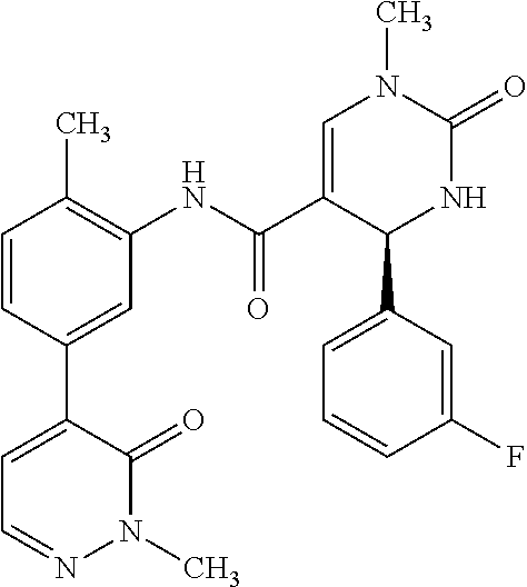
C1=CC(C)=C(NC(C2=CN(C)C(=O)NC2C2=CC=CC(F)=C2)=O)C=C1C1=CC=NN(C)C1=O
